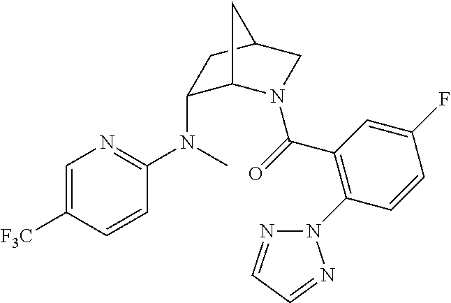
C1=C([F3C])C=CC(N(C2C3N(C(=O)C4=C(N5N=CC=N5)C=CC(F)=C4)CC(C2)C3)C)=N1
